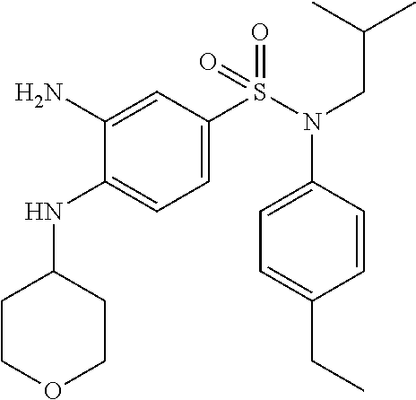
C1(N)=CC(S(N(CC(C)C)C2=CC=C(CC)C=C2)(=O)=O)=CC=C1NC1CCOCC1
